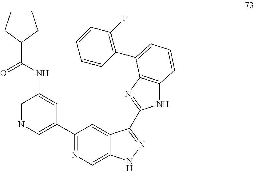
C1=NC=C(C2=NC=C3C(=C2)C(C2=NC4=C(N2)C=CC=C4C2=C(F)C=CC=C2)=NN3)C=C1NC(C1CCCC1)=O
